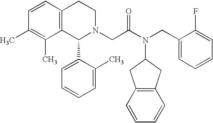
C1=CC2=C(C(C)=C1C)C(C1=CC=CC=C1C)N(CC(N(CC1=CC=CC=C1F)C1CC3=C(C1)C=CC=C3)=O)CC2
